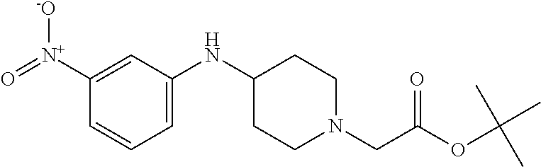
C1=C(NC2CCN(CC(OC(C)(C)C)=O)CC2)C=C([N+](=O)[-O])C=C1
